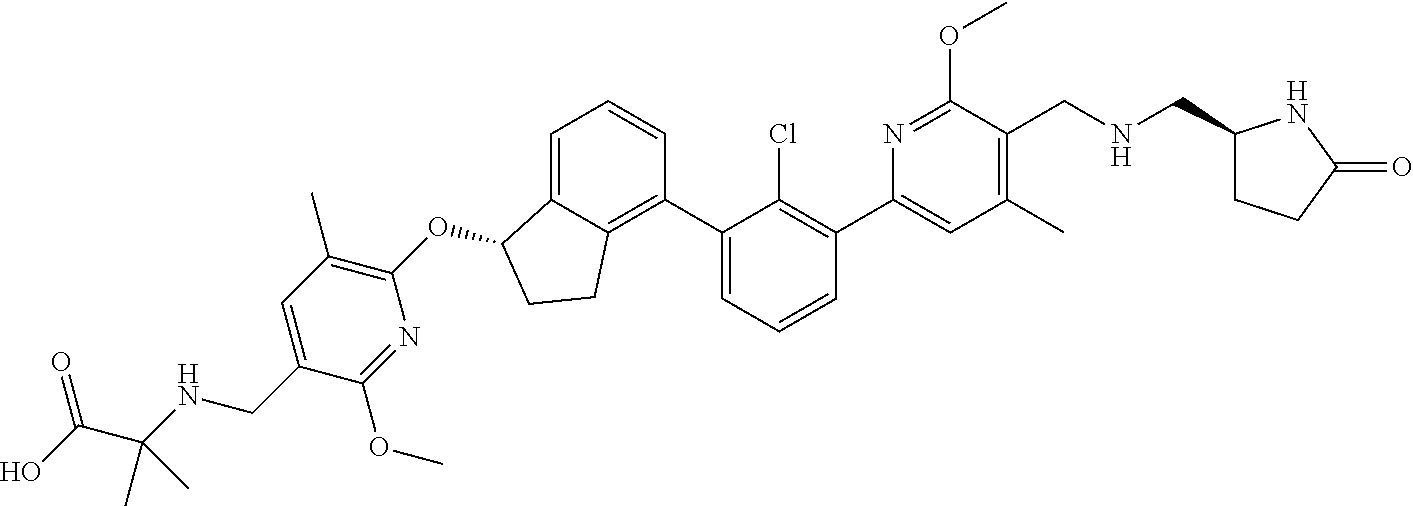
O(C1C2=CC=CC(C3=CC=CC(C4=CC(C)=C(CNCC5CCC(=O)N5)C(OC)=N4)=C3Cl)=C2CC1)C1=C(C)C=C(CNC(C(O)=O)(C)C)C(OC)=N1
